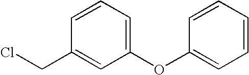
C1=CC=C(OC2=CC=CC=C2)C=C1CCl
